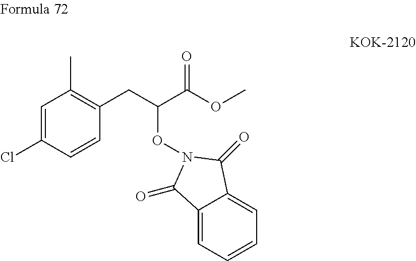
ClC1=CC(C)=C(CC(C(OC)=O)ON2C(=O)C3=CC=CC=C3C2=O)C=C1
